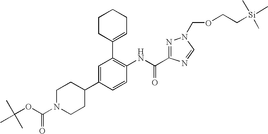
N1(C(OC(C)(C)C)=O)CCC(C2=CC(C3=CCCCC3)=C(NC(=O)C3=NN(COCC[Si](C)(C)C)C=N3)C=C2)CC1
